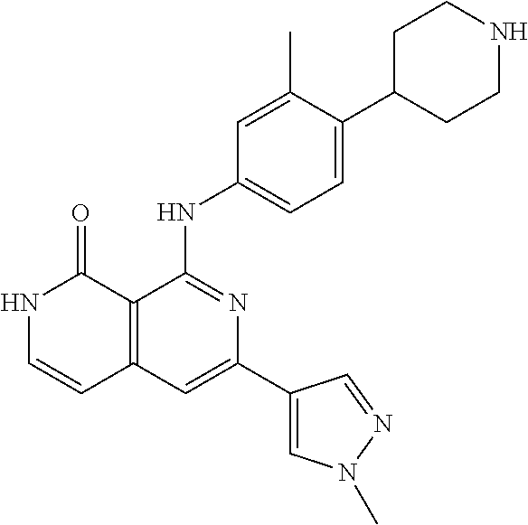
N1C=CC2=C(C1=O)C(NC1=CC=C(C3CCNCC3)C(C)=C1)=NC(C1=CN(C)N=C1)=C2
